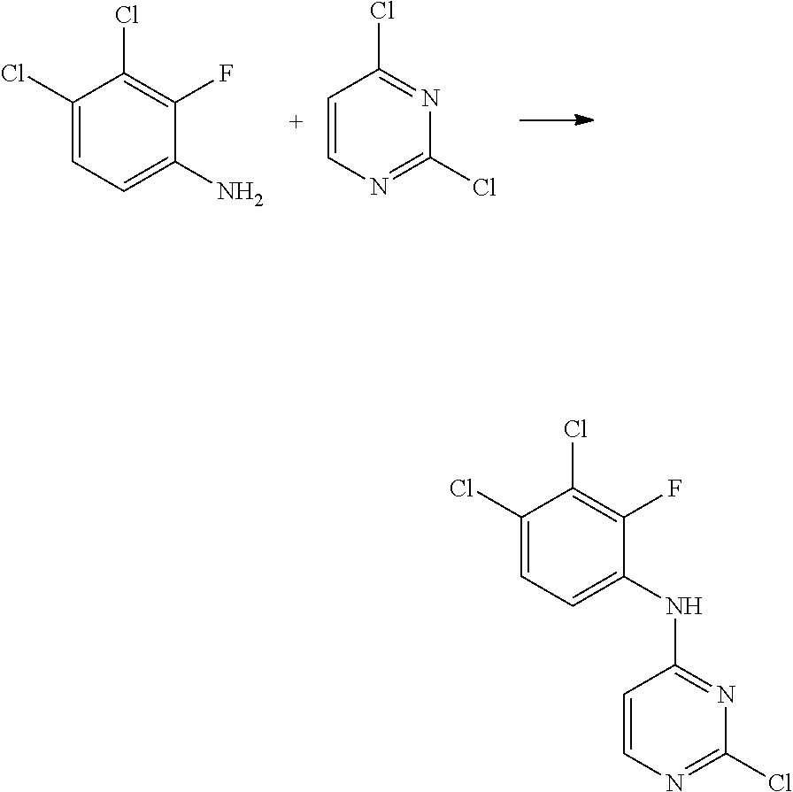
C1(Cl)=CC=C(N)C(F)=C1Cl.C1=CN=C(Cl)N=C1Cl.C1(Cl)=CC=C(NC2=NC(Cl)=NC=C2)C(F)=C1Cl
